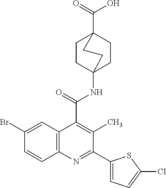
C1CC2(NC(C3=C(C)C(C4=CC=C(Cl)S4)=NC4=C3C=C(Br)C=C4)=O)CCC1(C(=O)O)CC2
